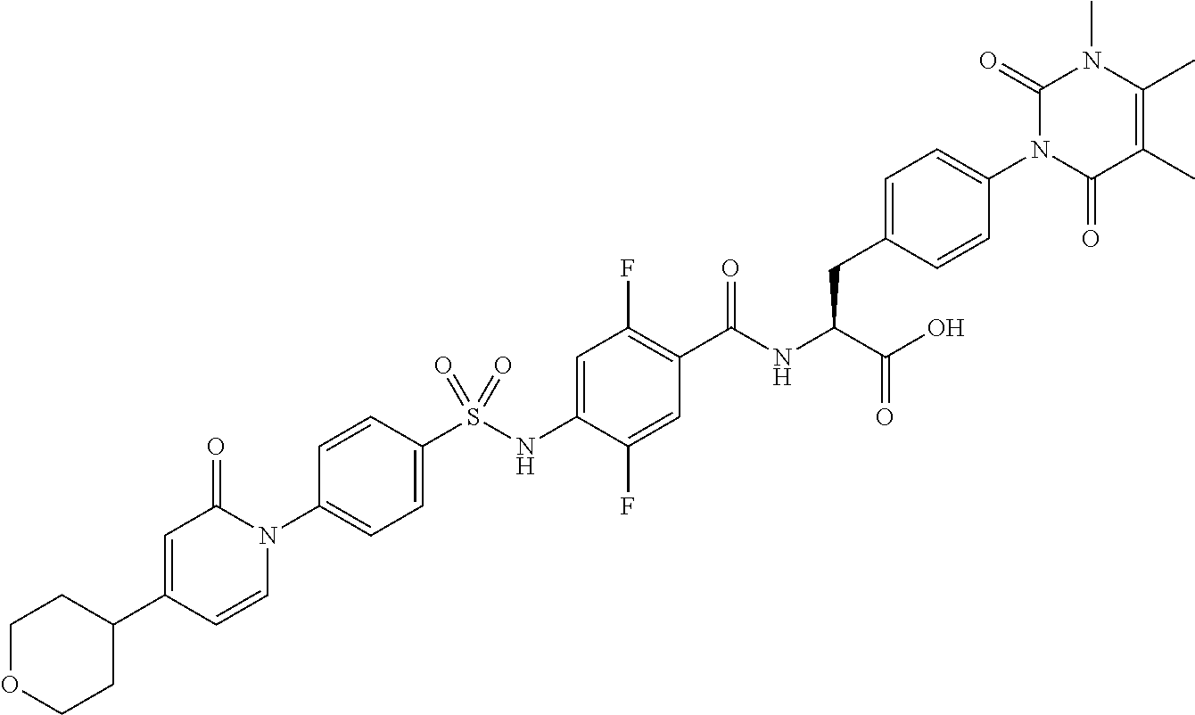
C1=C(S(NC2=CC(F)=C(C(NC(C(O)=O)CC3=CC=C(N4C(=O)C(C)=C(C)N(C)C4=O)C=C3)=O)C=C2F)(=O)=O)C=CC(N2C(=O)C=C(C3CCOCC3)C=C2)=C1
